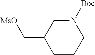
C(C1CCCN([Boc])C1)[MsO]
